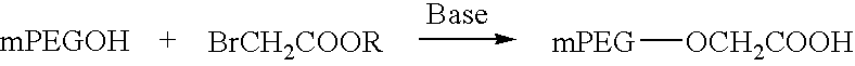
[mPEG][OCH2COOH]
